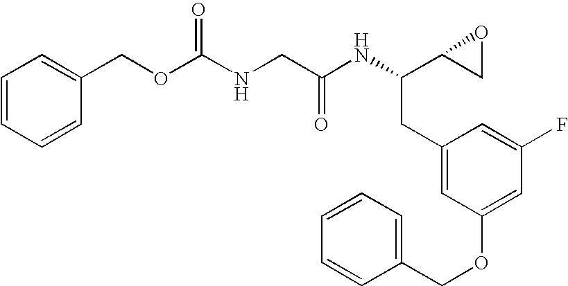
C1=CC=CC(COC(NCC(NC(C2CO2)CC2=CC(OCC3=CC=CC=C3)=CC(F)=C2)=O)=O)=C1
